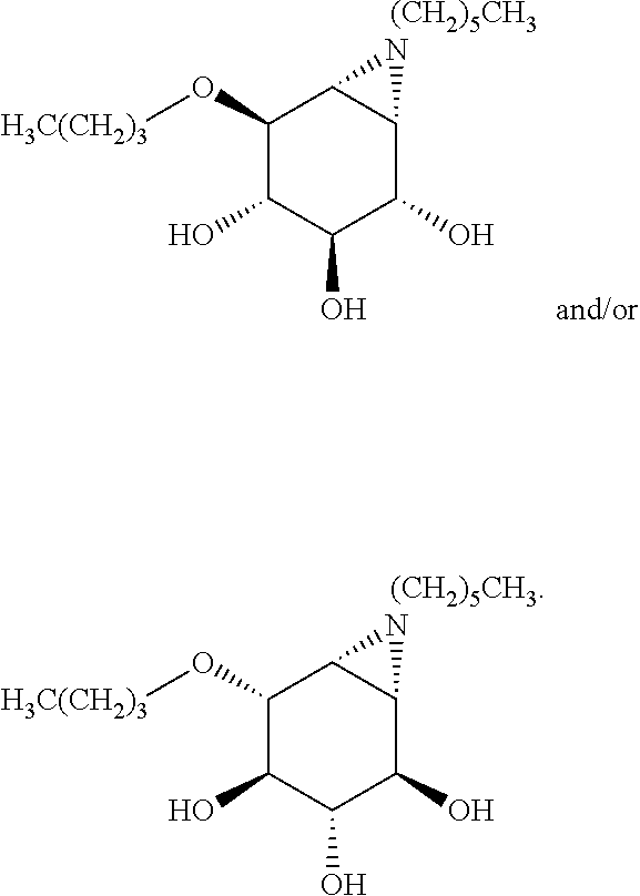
C1(O[H3C(CH2)3])C(O)C(O)C(O)C2C1N2.[(CH2)5CH3].C1(O[H3C(CH2)3])C(O)C(O)C(O)C2C1N2.[(CH2)5CH3]
